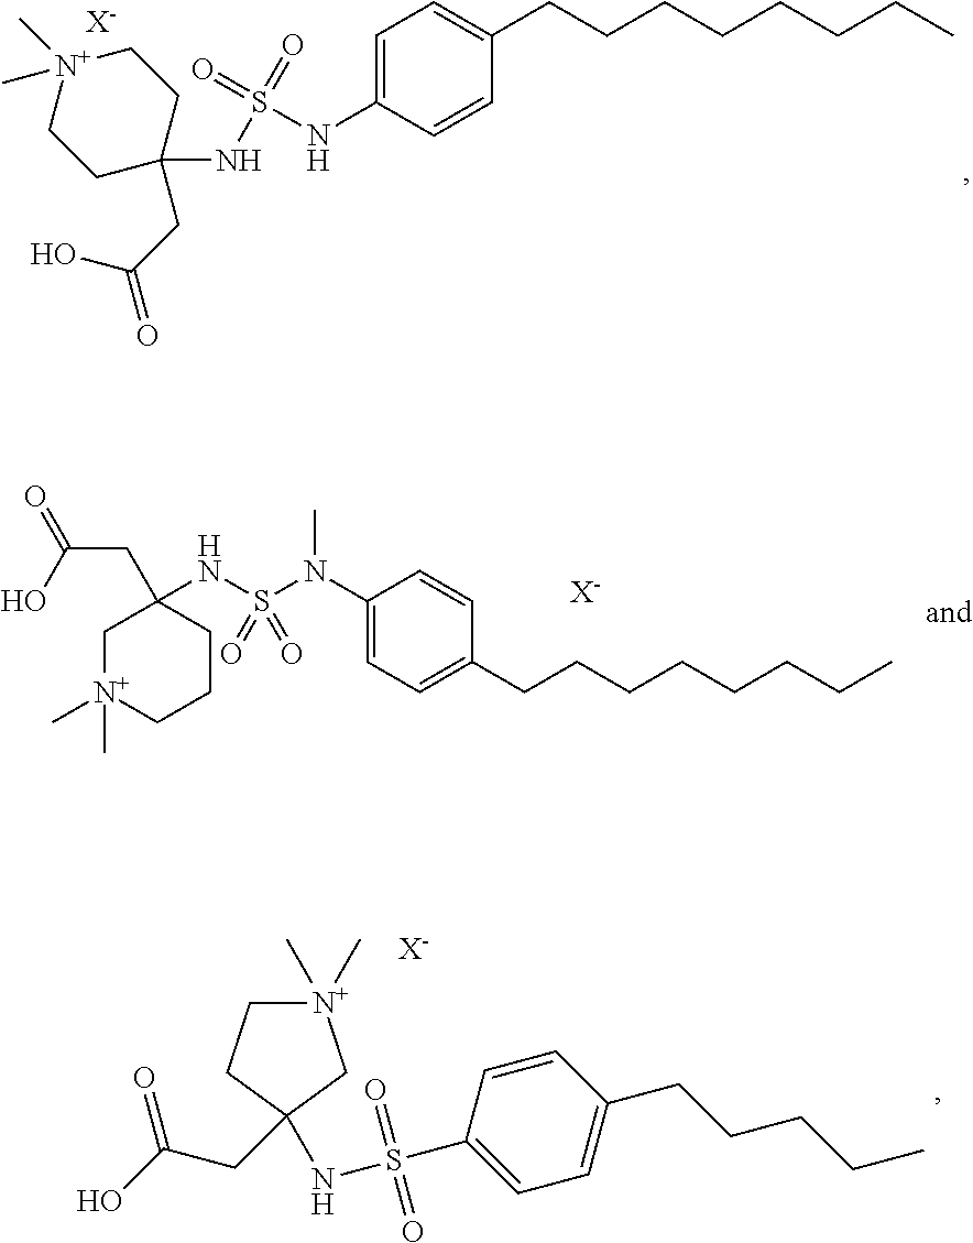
[X-].C1(CC(=O)O)(NS(=O)(=O)NC2=CC=C(CCCCCCCC)C=C2)CC[N+](C)(C)CC1.C1[N+](C)(C)CCCC1(CC(=O)O)NS(N(C1=CC=C(CCCCCCCC)C=C1)C)(=O)=O.[X-].[N+]1(C)(C)CCC(CC(=O)O)(NS(=O)(=O)C2=CC=C(CCCCC)C=C2)C1.[X-]
